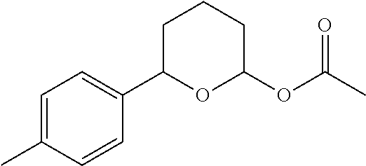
C1=C(C)C=CC(C2OC(OC(C)=O)CCC2)=C1
